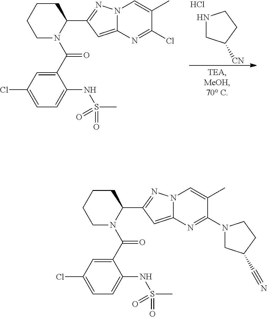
N1CC([CN])CC1.Cl.C1CCCN(C(C2=CC(Cl)=CC=C2NS(C)(=O)=O)=O)C1C1=NN2C(=C1)N=C(Cl)C(C)=C2.C1CCCN(C(C2=CC(Cl)=CC=C2NS(C)(=O)=O)=O)C1C1=NN2C(=C1)N=C(N1CC(C#N)CC1)C(C)=C2
